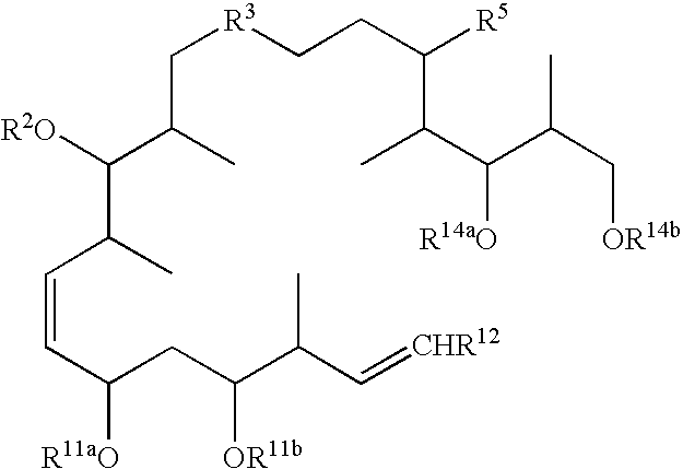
C(=CC(C([R2O])C(C)C[R3]CCC([R5])C(C)C(C(C[OR14b])C)[R14aO])C)C([R11aO])CC(C(C=[CHR12])C)[OR11b]
